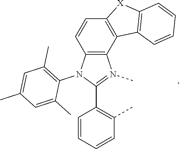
C12=C(N(C3=C(C)C=C(C)C=C3C)C(C3=C(C)C=CC=C3)=N1C)C=CC1=C2C2=C([X]1)C=CC=C2
